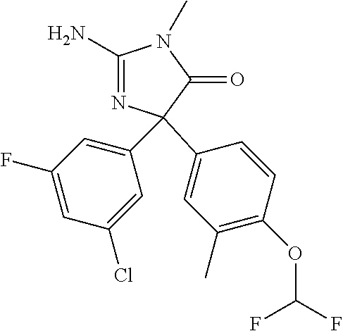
C1(C)=C(OC(F)F)C=CC(C2(C3=CC(F)=CC(Cl)=C3)N=C(N)N(C)C2=O)=C1
